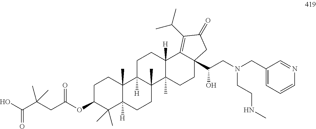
OC(C(CC(OC1C(C)(C)C2([H])C(C)(CC1)C1([H])C(C)(CC2)C2(C)C([H])(CC1)C1=C(C(C)C)C(=O)CC1(C(CN(CC1=CC=CN=C1)CCNC)O)CC2)=O)(C)C)=O
